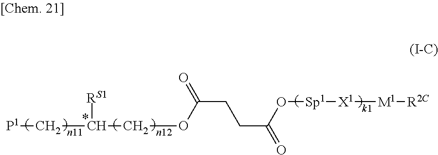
[P1]CC(COC(CCC(=O)O[Sp1][X1][M1][R2C])=O)[RS1]
